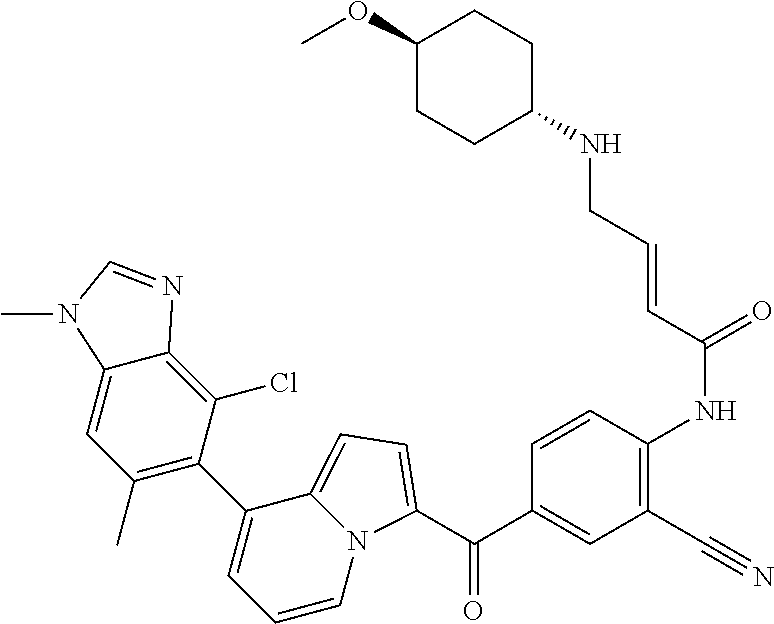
C(C1=CC(C#N)=C(NC(=O)C=CCNC2CCC(OC)CC2)C=C1)(=O)C1=CC=C2N1C=CC=C2C1=C(C)C=C2C(=C1Cl)N=CN2C
